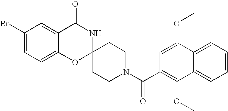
C1(Br)=CC=C2C(=C1)C(=O)NC1(O2)CCN(C(C2=C(OC)C3=CC=CC=C3C(OC)=C2)=O)CC1
